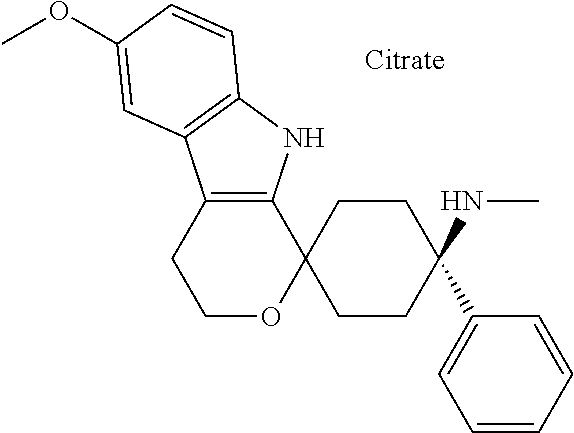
C12=C(NC3=C1C=C(OC)C=C3)C1(OCC2)CCC(NC)(C2=CC=CC=C2)CC1
